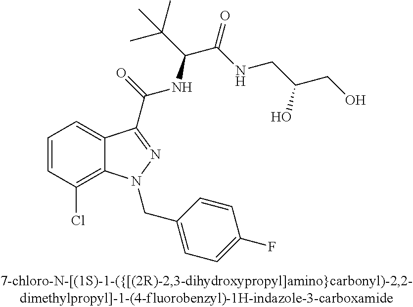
C1=CC(Cl)=C2C(=C1)C(C(=O)NC(C(NCC(CO)O)=O)C(C)(C)C)=NN2CC1=CC=C(F)C=C1
